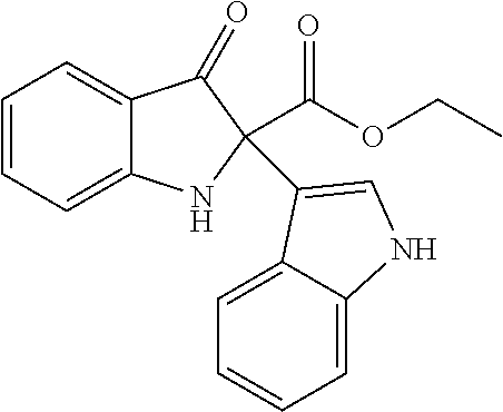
C1=CC=C2C(=C1)C(=O)C(C(OCC)=O)(C1=CNC3=CC=CC=C31)N2
